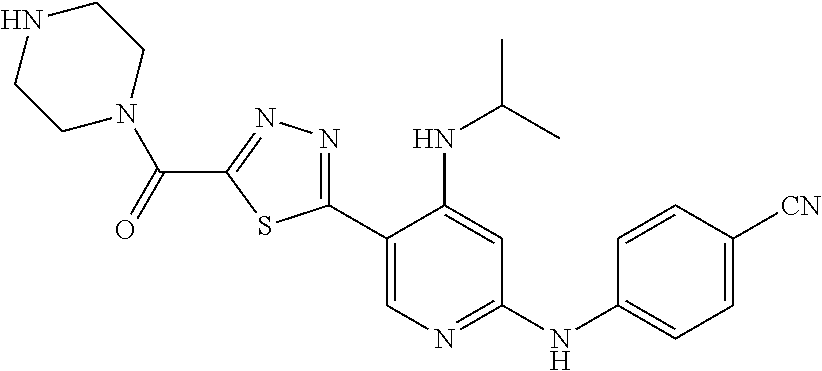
C1N(C(=O)C2=NN=C(C3=CN=C(NC4=CC=C([CN])C=C4)C=C3NC(C)C)S2)CCNC1
